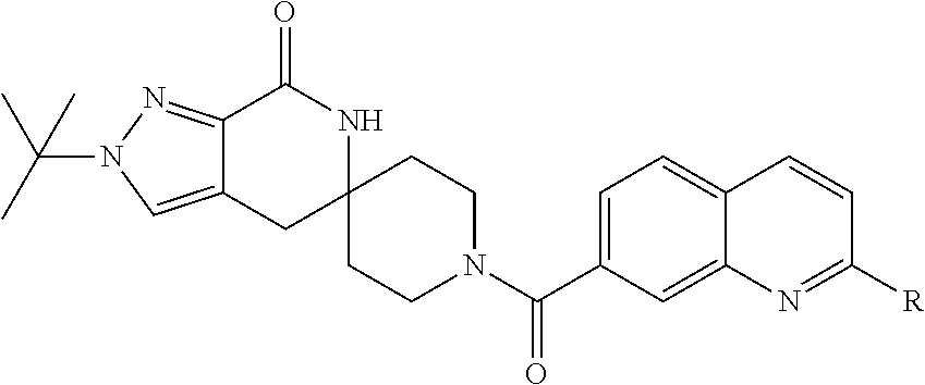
CC(C)(C)N1C=C2C(=N1)C(=O)NC1(C2)CCN(C(C2=CC=C3C(=C2)N=C([R])C=C3)=O)CC1
